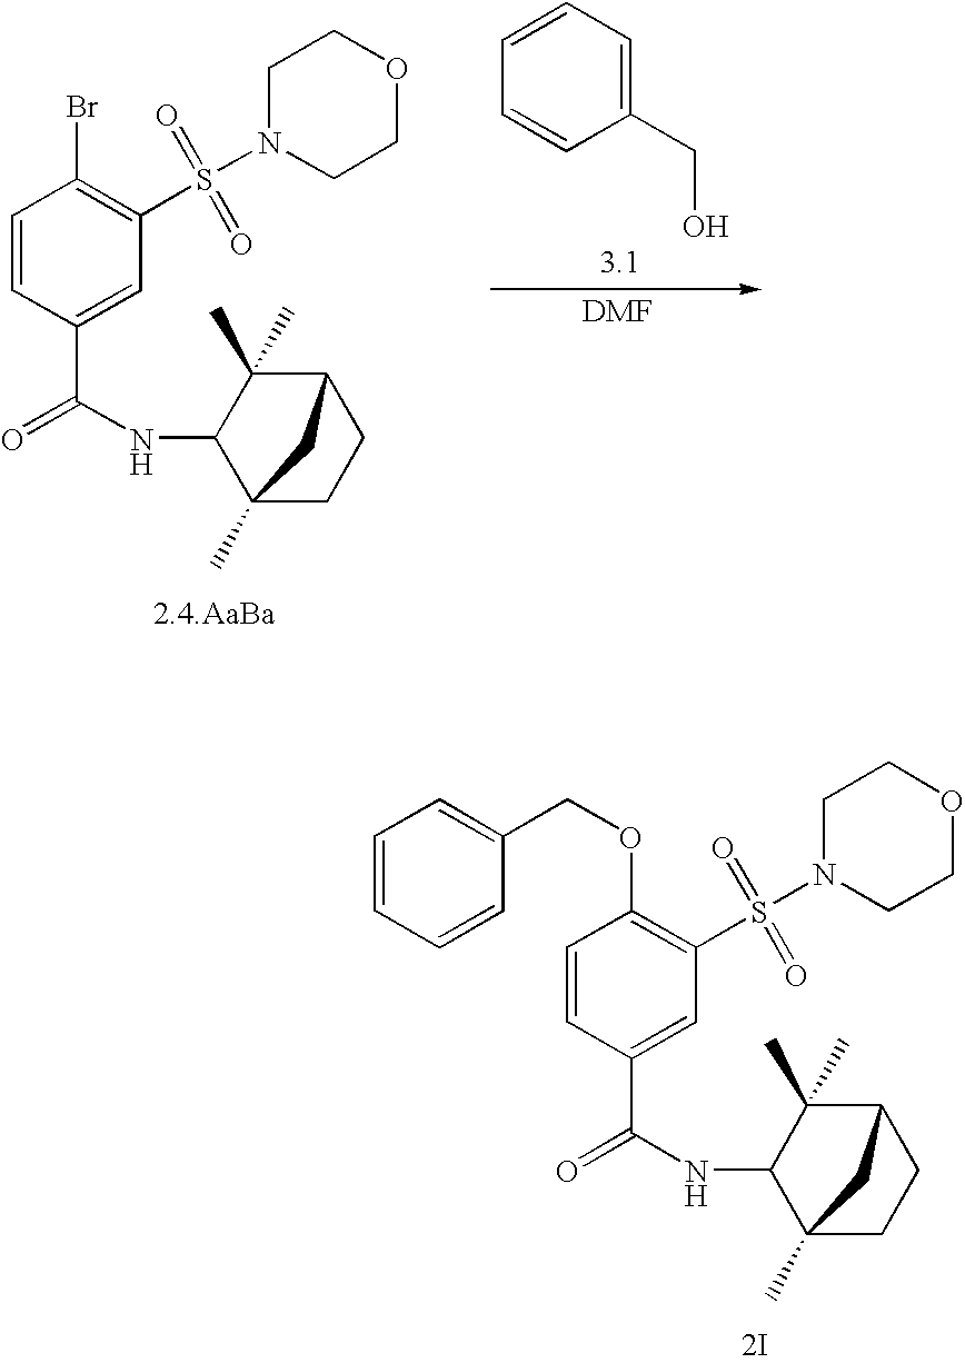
C1=CC(C(=O)NC2C(C)(C)C3CCC2(C)C3)=CC(S(N2CCOCC2)(=O)=O)=C1OCC1=CC=CC=C1.[2I].C1=CC(C(=O)NC2C(C)(C)C3CCC2(C)C3)=CC(S(N2CCOCC2)(=O)=O)=C1Br.[2.4.AaBa].C1=CC=CC(CO)=C1
